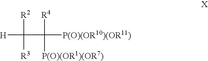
[H]C([R2])(C([R4])([P(O)(OR1)(OR7)])[P(O)(OR10)(OR11)])[R3]
